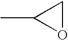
CC1OC1
